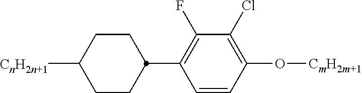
C1([CnH2n+1])CCC(C2=C(F)C(Cl)=C(O[CmH2m+1])C=C2)CC1
